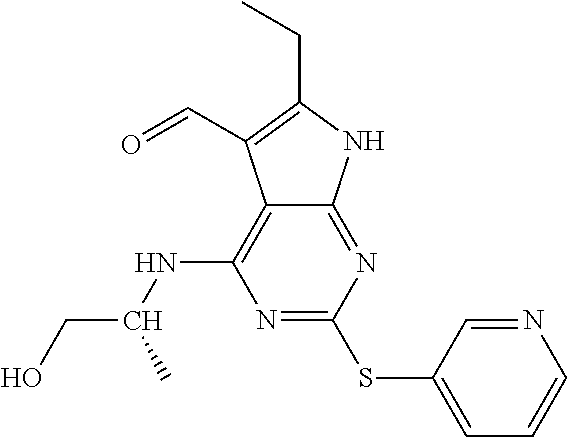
N1=C(SC2=CC=CN=C2)N=C2C(=C1NC(CO)C)C(C=O)=C(CC)N2
